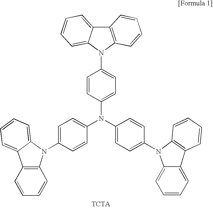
C1(N(C2=CC=C(N3C4=CC=CC=C4C4=C3C=CC=C4)C=C2)C2=CC=C(N3C4=CC=CC=C4C4=C3C=CC=C4)C=C2)=CC=C(N2C3=C(C4=CC=CC=C24)C=CC=C3)C=C1
